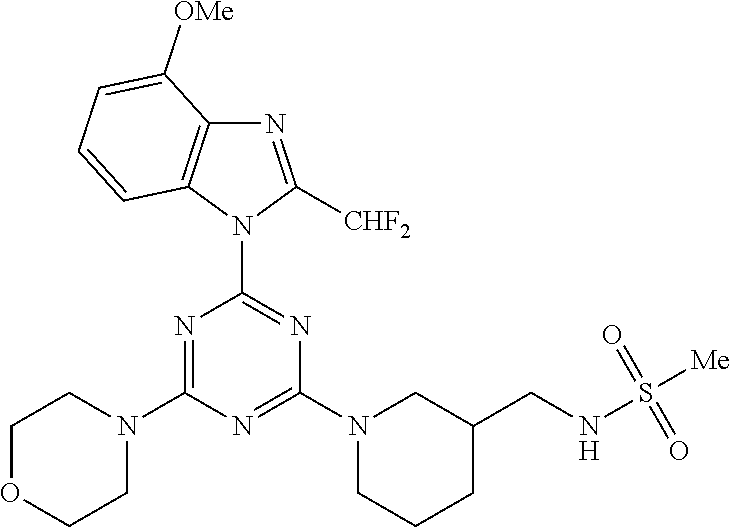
N1=C([CHF2])N(C2=NC(N3CCCC(CNS([Me])(=O)=O)C3)=NC(N3CCOCC3)=N2)C2=C1C([OMe])=CC=C2
